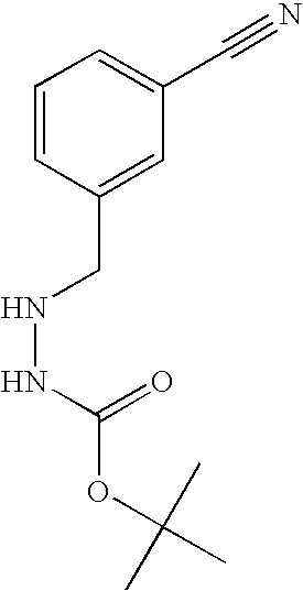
C1=CC(CNNC(=O)OC(C)(C)C)=CC(C#N)=C1
